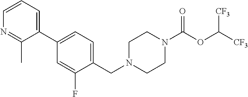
N1(C(OC([CF3])[CF3])=O)CCN(CC2=CC=C(C3=CC=CN=C3C)C=C2F)CC1
